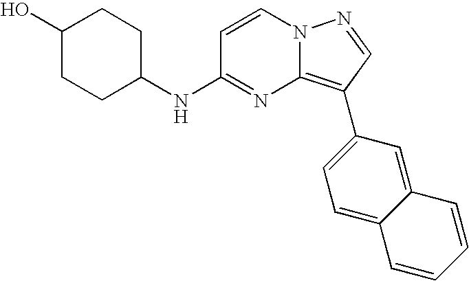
C1(O)CCC(NC2=NC3=C(C4=CC=C5C(=C4)C=CC=C5)C=NN3C=C2)CC1
